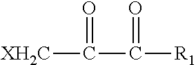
C([R1])(C([XH2C])=O)=O
